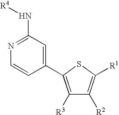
C1(N[R4])=NC=CC(C2=C([R3])C([R2])=C([R1])S2)=C1
